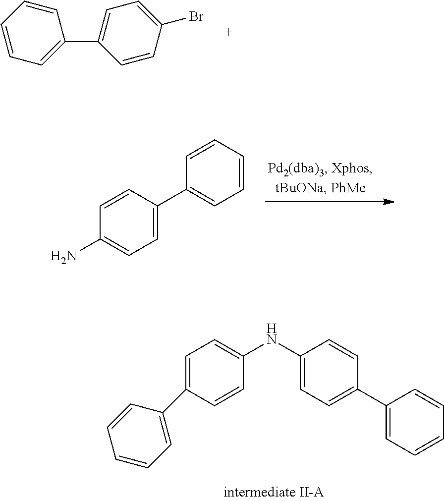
C1=CC=C(C2=CC=C(Br)C=C2)C=C1.C1=CC(C2=CC=CC=C2)=CC=C1N.C1=C(C2=CC=CC=C2)C=CC(NC2=CC=C(C3=CC=CC=C3)C=C2)=C1
